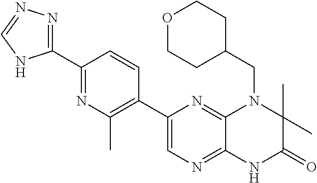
C1(C2=NN=CN2)=NC(C)=C(C2=CN=C3C(=N2)N(CC2CCOCC2)C(C)(C)C(=O)N3)C=C1
